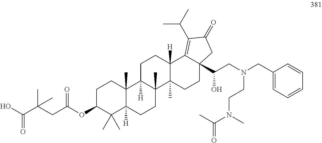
C1CC2(C)C([H])(C(C)(C)C1OC(CC(C(O)=O)(C)C)=O)CCC1(C)C2([H])CCC2([H])C1(C)CCC1(C(CN(CC3=CC=CC=C3)CCN(C(C)=O)C)O)C2=C(C(C)C)C(=O)C1
